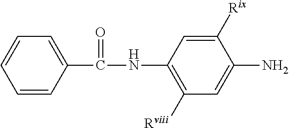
C1(C(NC2=C([Rviii])C=C(N)C([Rix])=C2)=O)=CC=CC=C1
